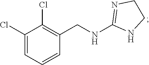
C1(Cl)=CC=CC(CNC2=NCCN2)=C1Cl
